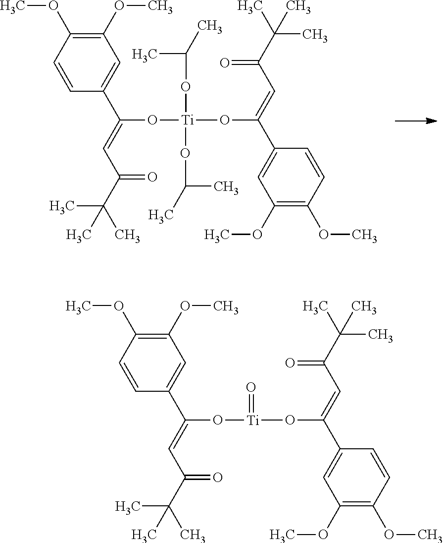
O([Ti](OC(C)C)(OC(=CC(C(C)(C)C)=O)C1=CC(OC)=C(OC)C=C1)OC(C)C)C(=CC(C(C)(C)C)=O)C1=CC(OC)=C(OC)C=C1.O([Ti](=O)OC(=CC(C(C)(C)C)=O)C1=CC(OC)=C(OC)C=C1)C(=CC(C(C)(C)C)=O)C1=CC(OC)=C(OC)C=C1
